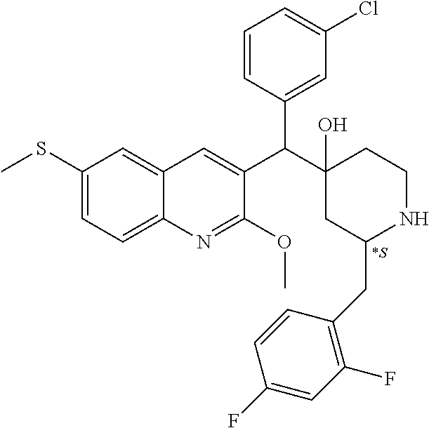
C1(SC)=CC=C2C(=C1)C=C(C(C1(O)CC(CC3=C(F)C=C(F)C=C3)NCC1)C1=CC(Cl)=CC=C1)C(OC)=N2.[*S]
